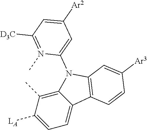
C12=C(C)C([LA])=CC=C1C1=C(N2C2=CC([Ar2])=CC([D3C])=N2C)C=C([Ar3])C=C1
